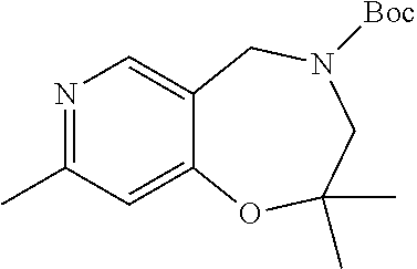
N1=C(C)C=C2C(=C1)CN([Boc])CC(C)(C)O2
